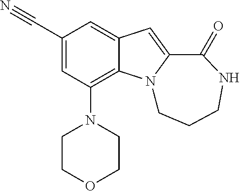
C1(C#N)=CC(N2CCOCC2)=C2C(=C1)C=C1N2CCCNC1=O
